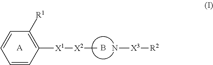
C1=CC([X1][X2]C)=C([R1])C=C1.[A].B.N[X3][R2]
